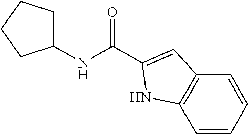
C1CCCC1NC(C1=CC2=C(C=CC=C2)N1)=O
